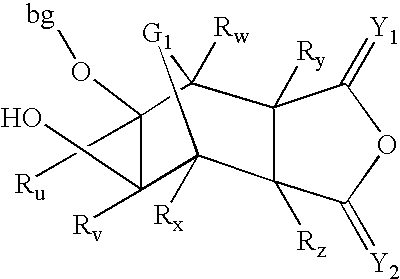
C12([Rx])[G1]C([Rw])(C(O[bg])(C[Ru])C1([Rv])O)C1([Ry])C2([Rz])C(=[Y2])OC1=[Y1]
